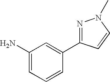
C1(N)=CC=CC(C2=NN(C)C=C2)=C1
